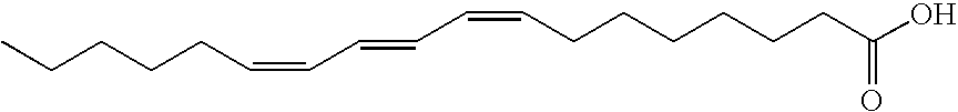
C(CCCCC)=CC=CC=CCCCCCCC(O)=O
